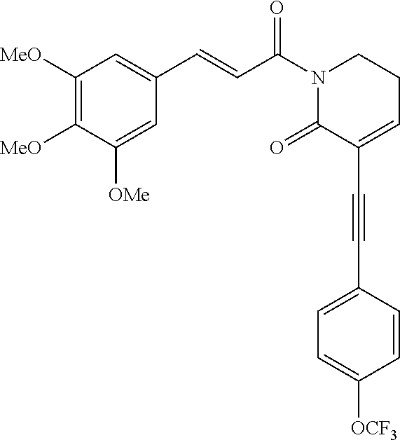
C1([MeO])=C([MeO])C([OMe])=CC(C=CC(N2C(=O)C(C#CC3=CC=C([OCF3])C=C3)=CCC2)=O)=C1
